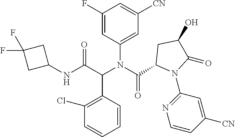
C1=CC(C(C(NC2CC(F)(F)C2)=O)N(C(=O)C2N(C3=NC=CC([CN])=C3)C(=O)C(O)C2)C2=CC([CN])=CC(F)=C2)=C(Cl)C=C1
